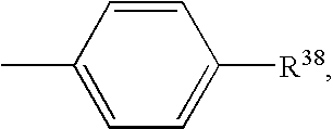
C1=C([R38])C=CC(C)=C1
